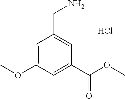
C1=C(OC)C=C(C(OC)=O)C=C1CN.Cl
